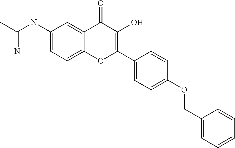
C1(NC(C)=N)=CC=C2C(=C1)C(=O)C(O)=C(C1=CC=C(OCC3=CC=CC=C3)C=C1)O2
